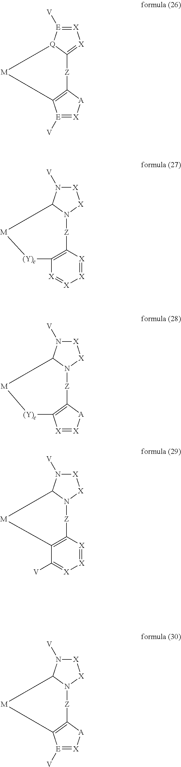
[X]1=[E]([V])[Q]2C(=[X]1)[Z]C1=C([E]([V])=[X][A]1)[M]2.[X]1N([V])C2N([X]1)[Z]C1=C([X]=[X][A]1)[(Y)c][M]2.[X]1N([V])C2N([X]1)[Z]C1=C([E]([V])=[X][A]1)[M]2.[X]1N([V])C2N([X]1)[Z]C1=C([(Y)c][M]2)[X]=[X][X]=[X]1.[X]1N([V])C2N([X]1)[Z]C1=C([M]2)C([V])=[X][X]=[X]1
